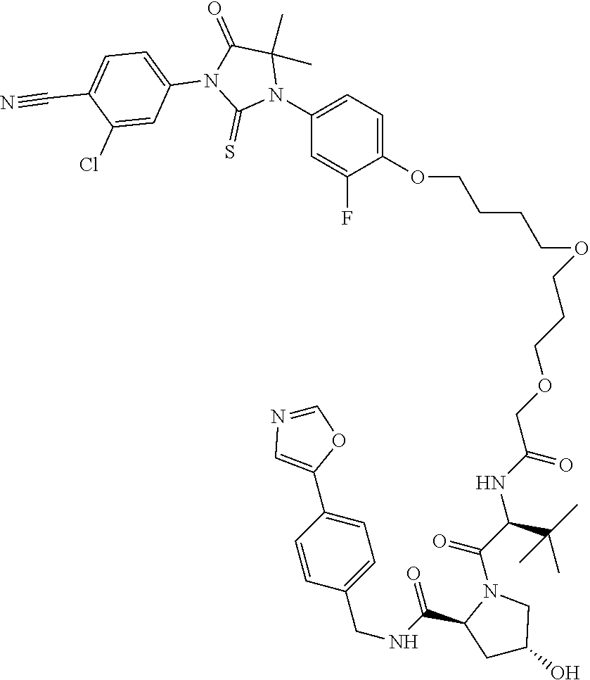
C(OCCCOCC(NC(C(N1C(C(=O)NCC2=CC=C(C3=CN=CO3)C=C2)CC(O)C1)=O)C(C)(C)C)=O)CCCOC1=CC=C(N2C(C)(C)C(=O)N(C3=CC=C(C#N)C(Cl)=C3)C2=S)C=C1F
